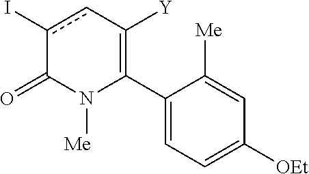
C1(C2=C([Y])cc(I)C(=O)N2[Me])=CC=C([OEt])C=C1[Me]
